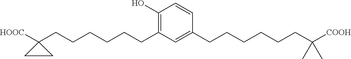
C1(O)=C(CCCCCCC2([HOOC])CC2)C=C(CCCCCCC(C)(C)[COOH])C=C1
